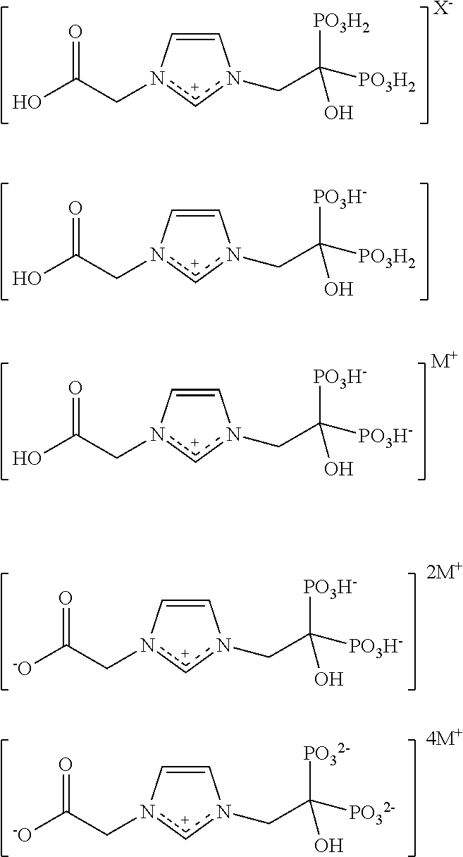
C1=Cn(CC(O)=O)[c+]n1CC([PO3H2])([PO3H-])O.C1=Cn(CC(O)=O)[c+]n1CC([PO3H2])([PO3H2])O.[X-].C1=Cn(CC(O)=O)[c+]n1CC([PO3H-])([PO3H-])O.[M+].C1=Cn(CC([-O])=O)[c+]n1CC([PO3H-])([PO3H-])O.[2M+].C1=Cn(CC([-O])=O)[c+]n1CC([PO32-])([PO32-])O.[4M+]
